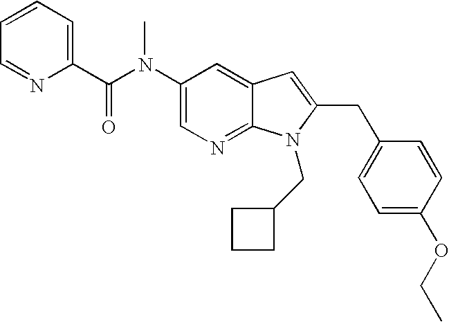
C1(N(C(C2=CC=CC=N2)=O)C)=CN=C2C(=C1)C=C(CC1=CC=C(OCC)C=C1)N2CC1CCC1
